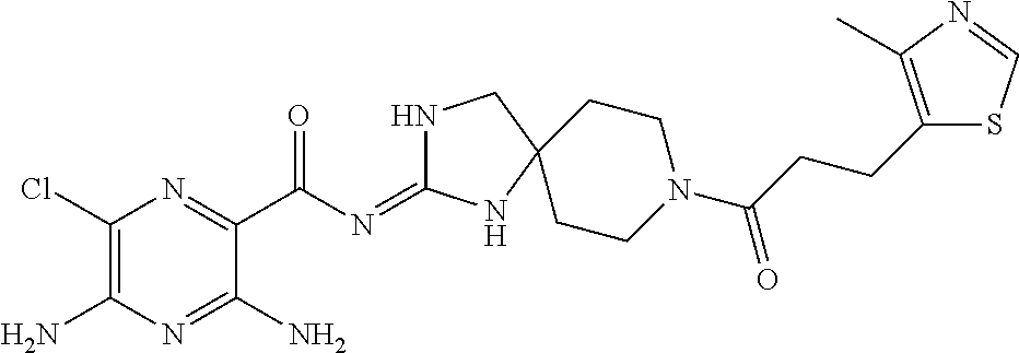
C1(Cl)=C(N)N=C(N)C(C(N=C2NCC3(N2)CCN(C(CCC2=C(C)N=CS2)=O)CC3)=O)=N1
